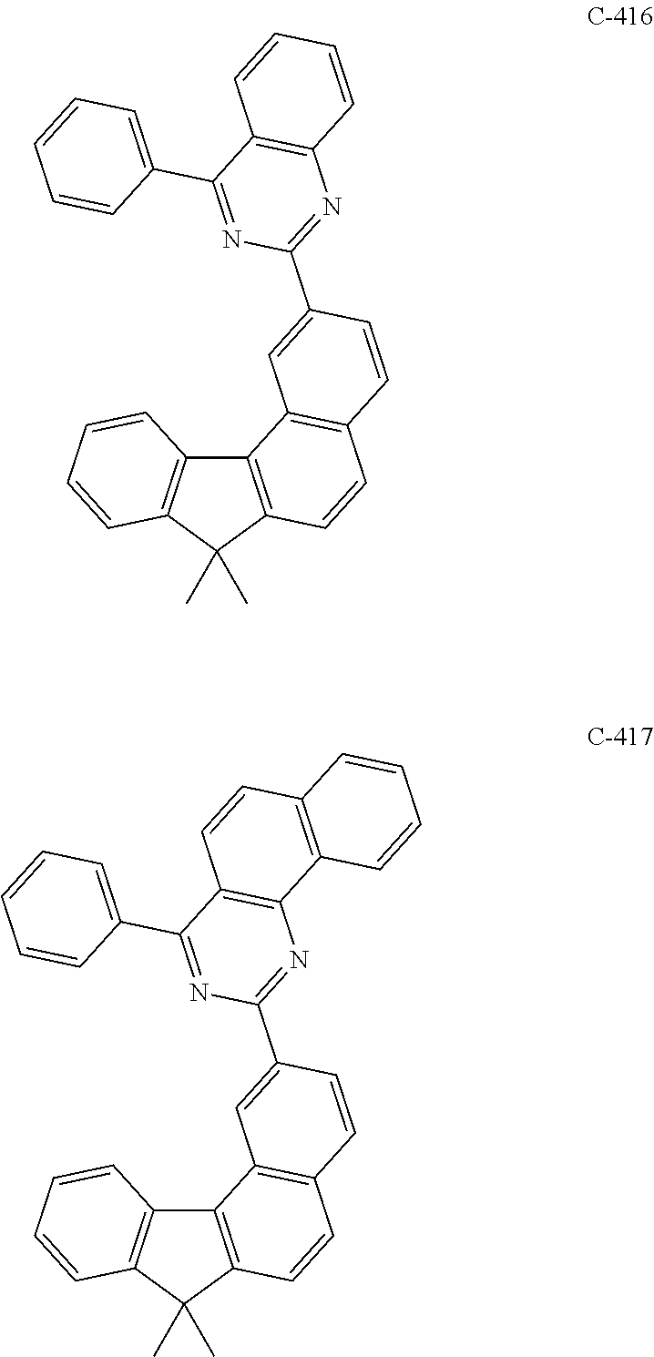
C12=C(C(C)(C)C3=C1C=CC=C3)C=CC1=C2C=C(C2=NC3=C(C(C4=CC=CC=C4)=N2)C=CC=C3)C=C1.C12=C(C(C)(C)C3=C1C=CC=C3)C=CC1=C2C=C(C2=NC3=C(C(C4=CC=CC=C4)=N2)C=CC2=C3C=CC=C2)C=C1
